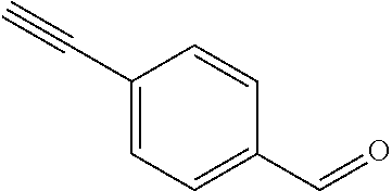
C1=CC(C#C)=CC=C1C=O
